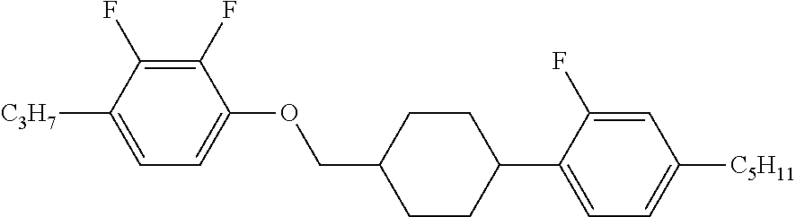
C1(F)=C(F)C([C3H7])=CC=C1OCC1CCC(C2=CC=C([C5H11])C=C2F)CC1
